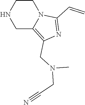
N12C(C=C)=NC(CN(CC#N)C)=C1CNCC2
